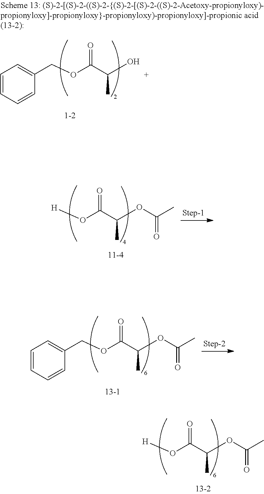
[H]OC(=O)C(C)OC(=O)C.C1=CC=CC(COC(=O)C(C)OC(C)=O)=C1.[H]OC(=O)C(C)OC(C)=O.C1=CC=CC(COC(=O)C(C)O)=C1
